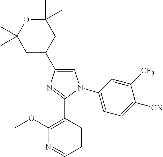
C1=C(C2CC(C)(C)OC(C)(C)C2)N=C(C2=C(OC)N=CC=C2)N1C1=CC=C([CN])C([CF3])=C1
